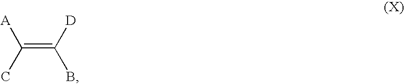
C(=C(C)[A])([D])B
